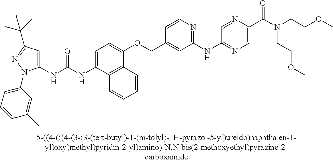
N(C(NC1=CC(C(C)(C)C)=NN1C1=CC=CC(C)=C1)=O)C1=CC=C(OCC2=CC(NC3=NC=C(C(N(CCOC)CCOC)=O)N=C3)=NC=C2)C2=C1C=CC=C2
